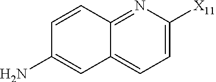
C1=CC2=NC([X11])=CC=C2C=C1N
